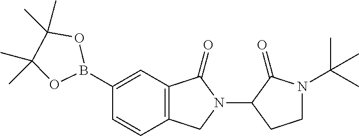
C1(B2OC(C)(C)C(C)(C)O2)=CC2=C(C=C1)CN(C1C(=O)N(C(C)(C)C)CC1)C2=O
